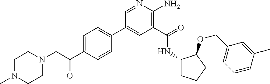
C1(C2=CC=C(C(CN3CCN(C)CC3)=O)C=C2)=CC(C(=O)NC2CCCC2OCC2=CC=CC(C)=C2)=C(N)N=C1
